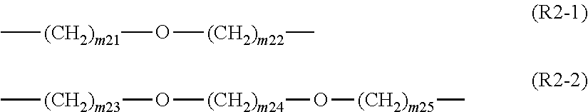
C[(CH2)m21]O[(CH2)m22]C.C[(CH2)m23]O[(CH2)m24]O[(CH2)m25]C
